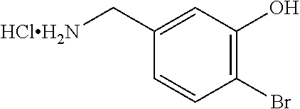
C1(C[HClH2N])=CC(O)=C(Br)C=C1
